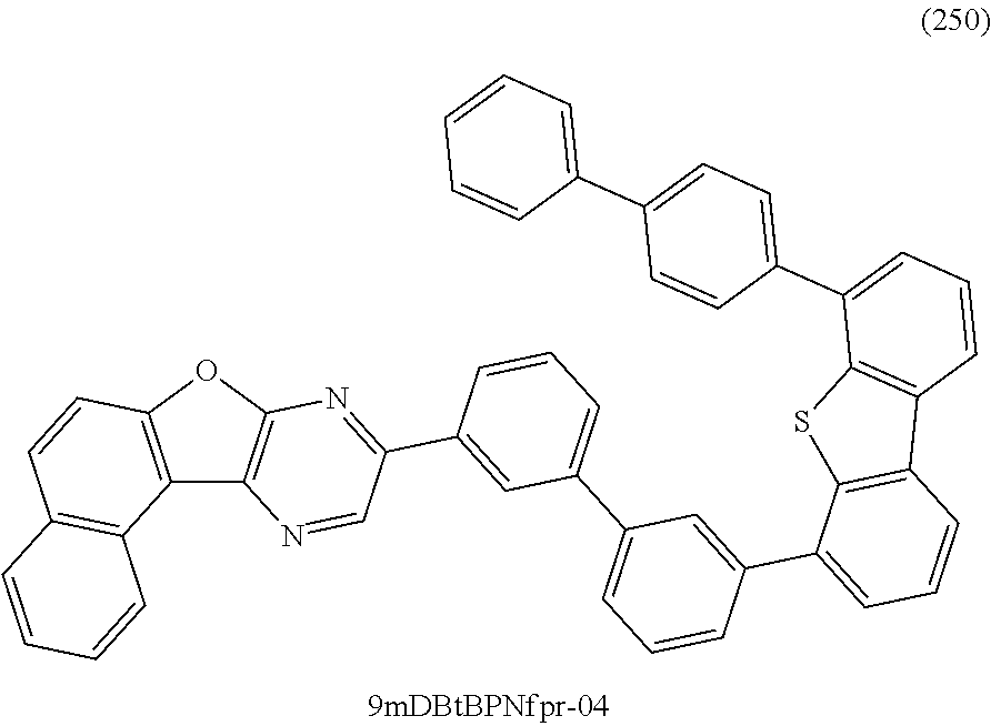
C12=C(OC3=C1N=CC(C1=CC(C4=CC=CC(C5=CC=CC6=C5SC5=C6C=CC=C5C5=CC=C(C6=CC=CC=C6)C=C5)=C4)=CC=C1)=N3)C=CC1=C2C=CC=C1
